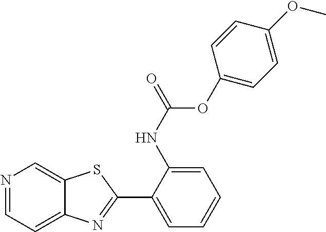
C1(NC(=O)OC2=CC=C(OC)C=C2)=CC=CC=C1C1=NC2=CC=NC=C2S1
